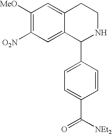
C1([MeO])=C([O2N])C=C2C(=C1)CCNC2C1=CC=C(C(=O)[NEt2])C=C1
